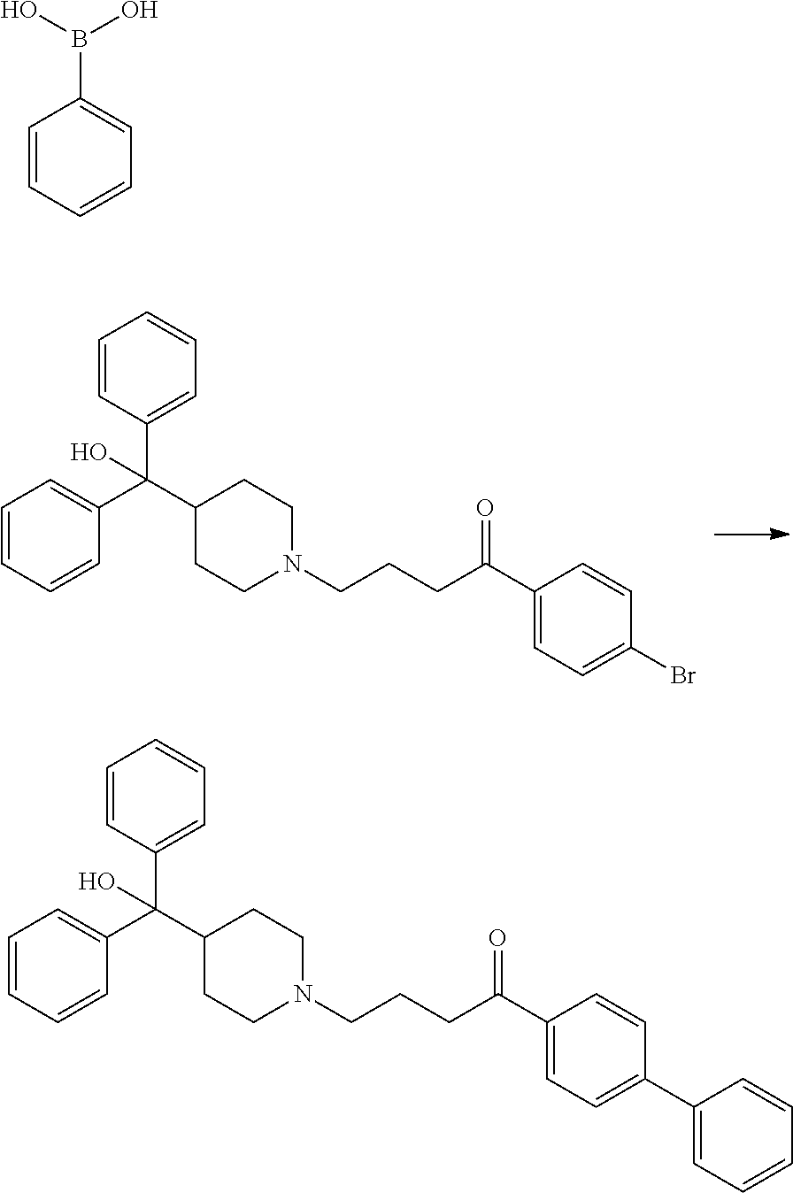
C1(C(C2CCN(CCCC(=O)C3=CC=C(Br)C=C3)CC2)(C2=CC=CC=C2)O)=CC=CC=C1.C1(C(C2CCN(CCCC(=O)C3=CC=C(C4=CC=CC=C4)C=C3)CC2)(C2=CC=CC=C2)O)=CC=CC=C1.C1=CC=CC=C1B(O)O
